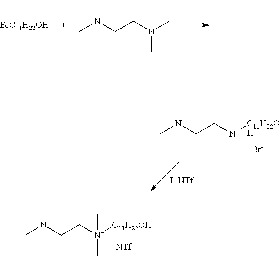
CN(CC[N+]([C11H22OH])(C)C)C.[NTf-].[BrC11H22OH].CN(CCN(C)C)C.CN(CC[N+]([C11H22OH])(C)C)C.[Br-]
